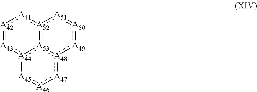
[A45]1:[A46]:[A47]:[A48]2:[A53]3:[A44]:1:[A43]:[A42]:[A41]:[A52]:3:[A51]:[A50]:[A49]:2
